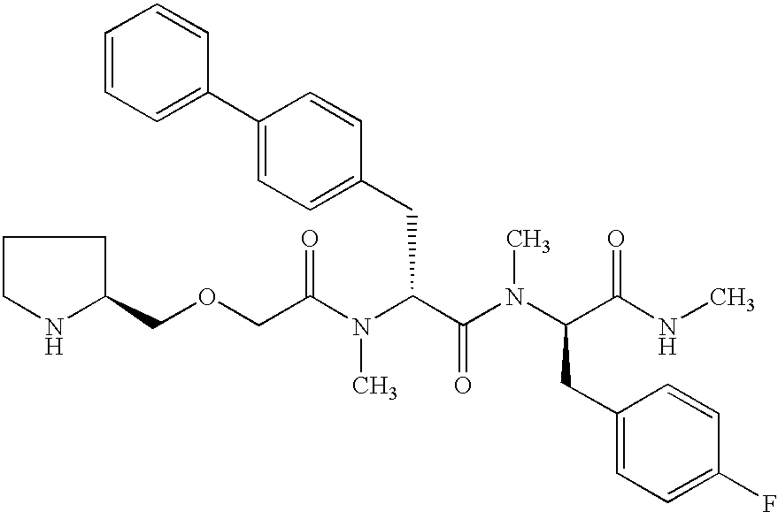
C(OCC(N(C(C(N(C(C(NC)=O)CC1=CC=C(F)C=C1)C)=O)CC1=CC=C(C2=CC=CC=C2)C=C1)C)=O)C1CCCN1
